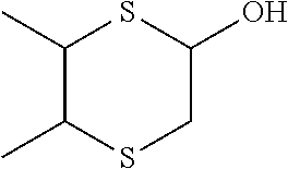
C1(C)C(C)SCC(O)S1
